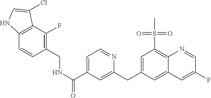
C12=C(C(F)=C(CNC(=O)C3=CC=NC(CC4=CC(S(C)(=O)=O)=C5C(=C4)C=C(F)C=N5)=C3)C=C1)C(Cl)=CN2
